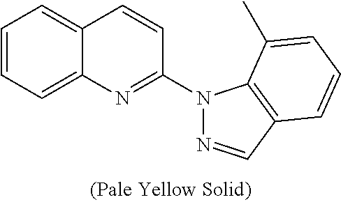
C12=CC=CC=C1C=CC(N1N=CC3=C1C(C)=CC=C3)=N2
